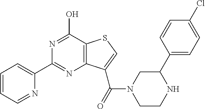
C1(C2=CC=CC=N2)=NC2=C(C(O)=N1)SC=C2C(=O)N1CCNC(C2=CC=C(Cl)C=C2)C1
